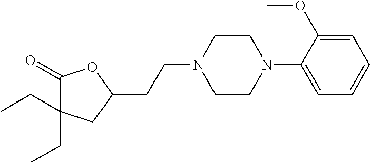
C1(=O)C(CC)(CC)CC(CCN2CCN(C3=CC=CC=C3OC)CC2)O1
